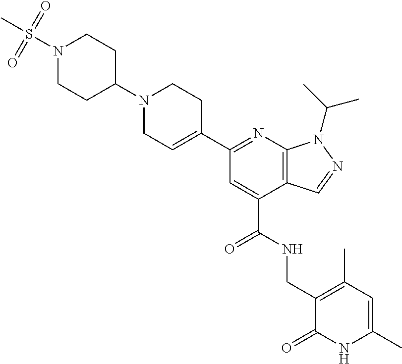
N1=C(C2=CCN(C3CCN(S(C)(=O)=O)CC3)CC2)C=C(C(NCC2=C(C)C=C(C)NC2=O)=O)C2=C1N(C(C)C)N=C2
